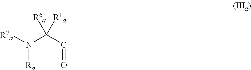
N(C(C=O)([R6a])[R1a])([R7a])[Ra]
